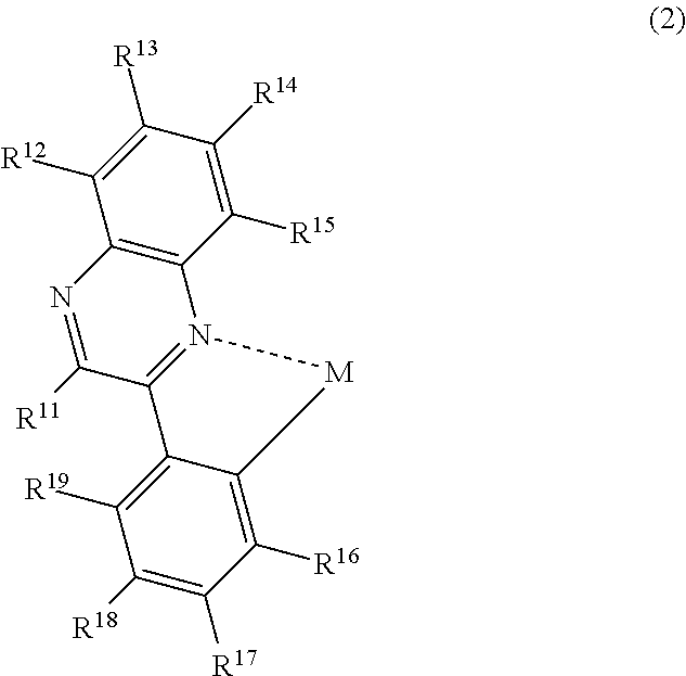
C12=C(C([R15])=C([R14])C([R13])=C1[R12])N1=C(C([R11])=N2)C2=C([R19])C([R18])=C([R17])C([R16])=C2[M]1
